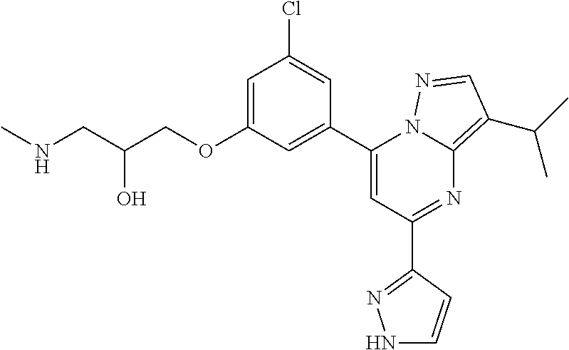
C1=C(OCC(CNC)O)C=C(C2=CC(C3=NNC=C3)=NC3=C(C(C)C)C=NN23)C=C1Cl
